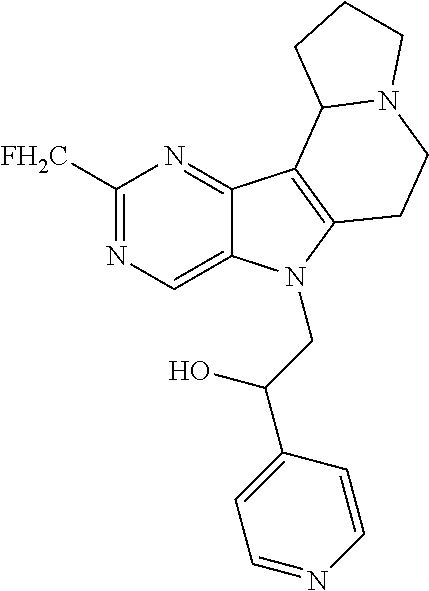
C1([FH2C])=NC=C2C(=N1)C1=C(N2CC(C2=CC=NC=C2)O)CCN2C1CCC2
